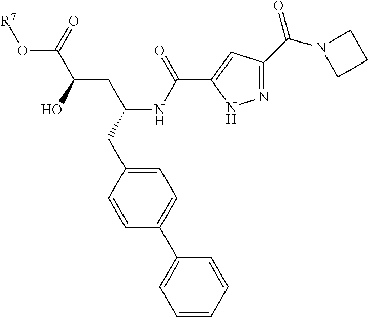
C(NC(CC1=CC=C(C2=CC=CC=C2)C=C1)CC(C(=O)O[R7])O)(=O)C1=CC(C(N2CCC2)=O)=NN1
